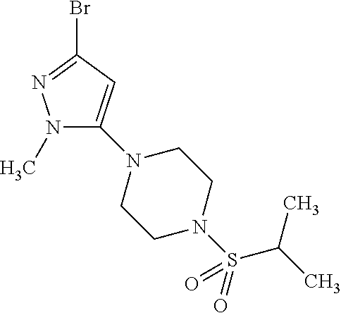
N1(C)C(N2CCN(S(C(C)C)(=O)=O)CC2)=CC(Br)=N1
